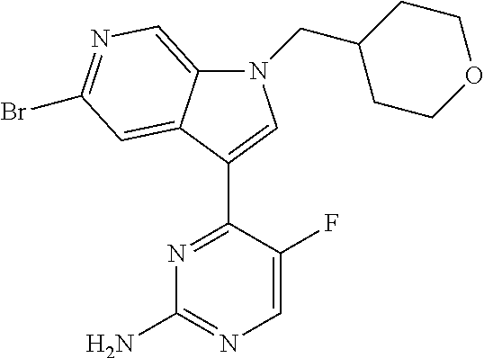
N1=C(C2=CN(CC3CCOCC3)C3=CN=C(Br)C=C32)C(F)=CN=C1N
